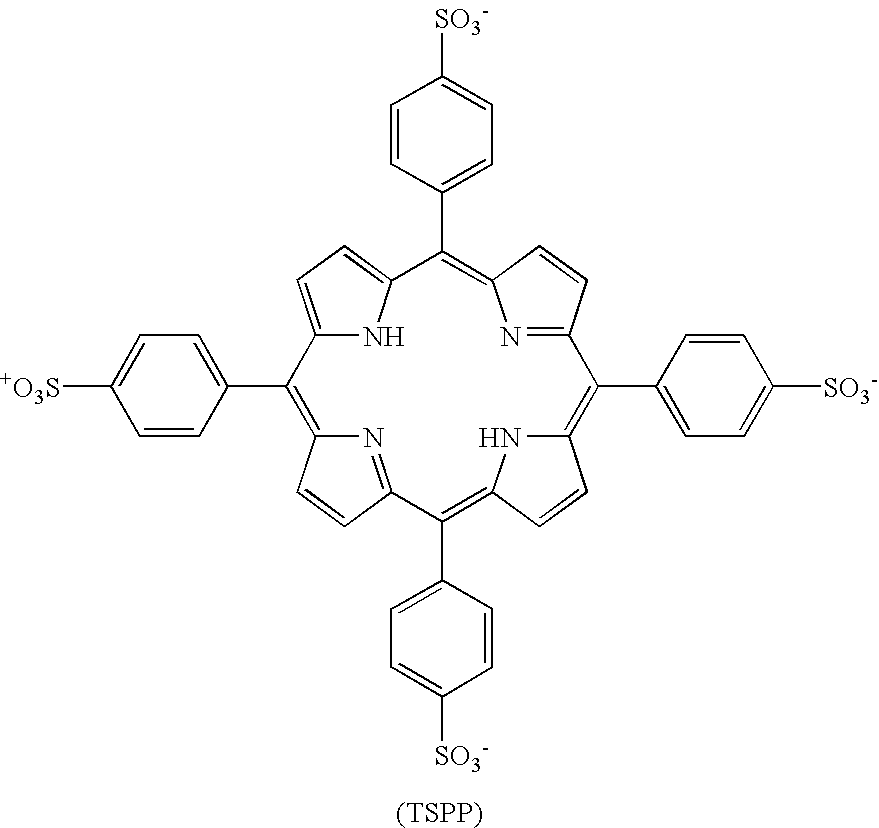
C12=CC=C(N1)C(C1=CC=C([SO3-])C=C1)=C1N=C(C=C1)C(C1=CC=C([SO3-])C=C1)=C1NC(=C(C3=CC=C([SO3-])C=C3)C3=NC(=C2C2=CC=C([+O3S])C=C2)C=C3)C=C1.[(TSPP)]
